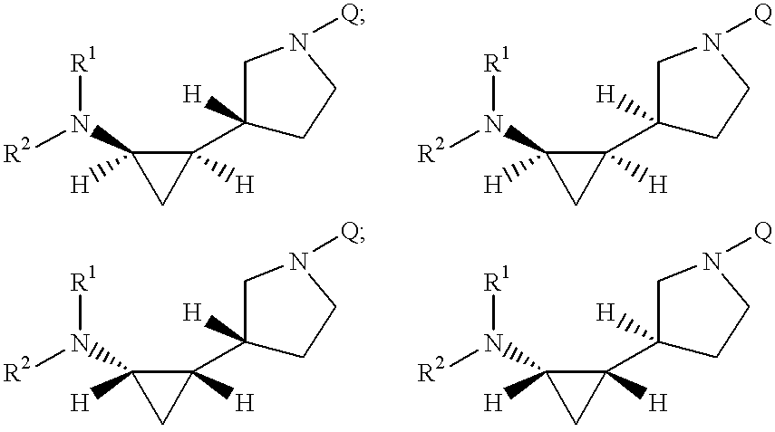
C1([H])(C2([H])CCN([Q])C2)C([H])(N([R1])[R2])C1.C1([H])(C2([H])CCN([Q])C2)C([H])(N([R1])[R2])C1.C1([H])(C2([H])CCN([Q])C2)C([H])(N([R1])[R2])C1.C1([H])(C2([H])CCN([Q])C2)C([H])(N([R1])[R2])C1
